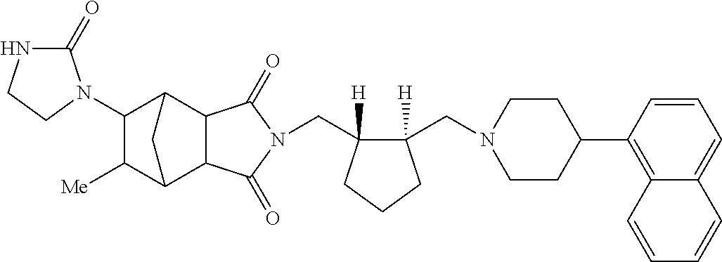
C(C1([H])C(CN2CCC(C3=C4C(=CC=C3)C=CC=C4)CC2)([H])CCC1)N1C(=O)C2C3C([Me])C(N4C(=O)NCC4)C(C2C1=O)C3
